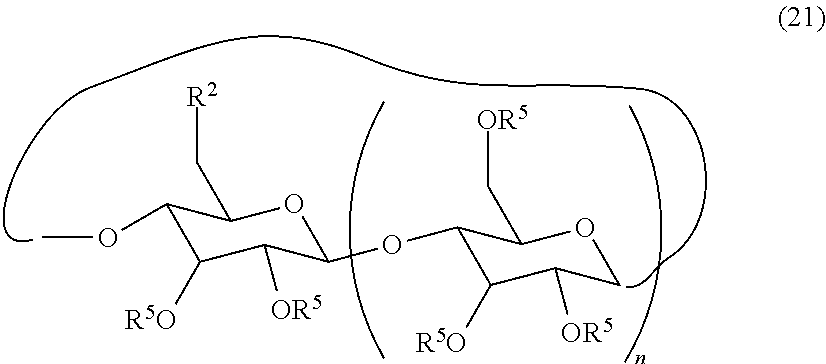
C1(OC)C(C[R2])OC(OC2C(C[OR5])OCC([OR5])C2[R5O])C([OR5])C1[R5O]
